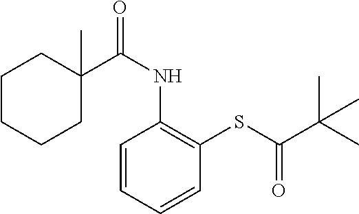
C1CCCC(C(NC2=C(SC(C(C)(C)C)=O)C=CC=C2)=O)(C)C1
